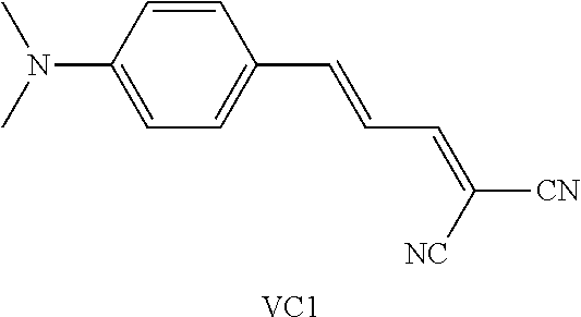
C1=CC(N(C)C)=CC=C1C=CC=C([CN])[NC].[VC1]
